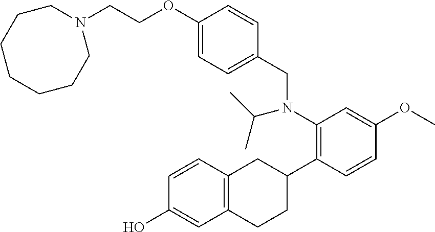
C(COC1=CC=C(CN(C2=C(C3CC4=C(CC3)C=C(O)C=C4)C=CC(OC)=C2)C(C)C)C=C1)N1CCCCCCC1
